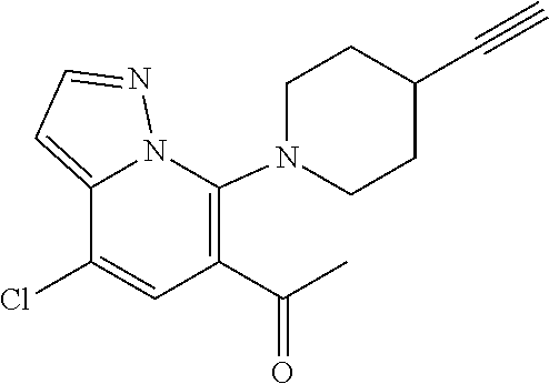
N1=CC=C2C(Cl)=CC(C(C)=O)=C(N3CCC(C#C)CC3)N12
